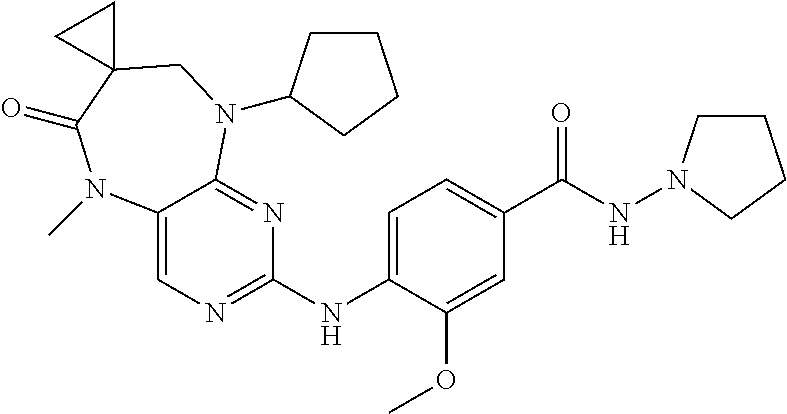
C1=C(NC2=NC=C3C(=N2)N(C2CCCC2)CC2(C(=O)N3C)CC2)C(OC)=CC(C(NN2CCCC2)=O)=C1
